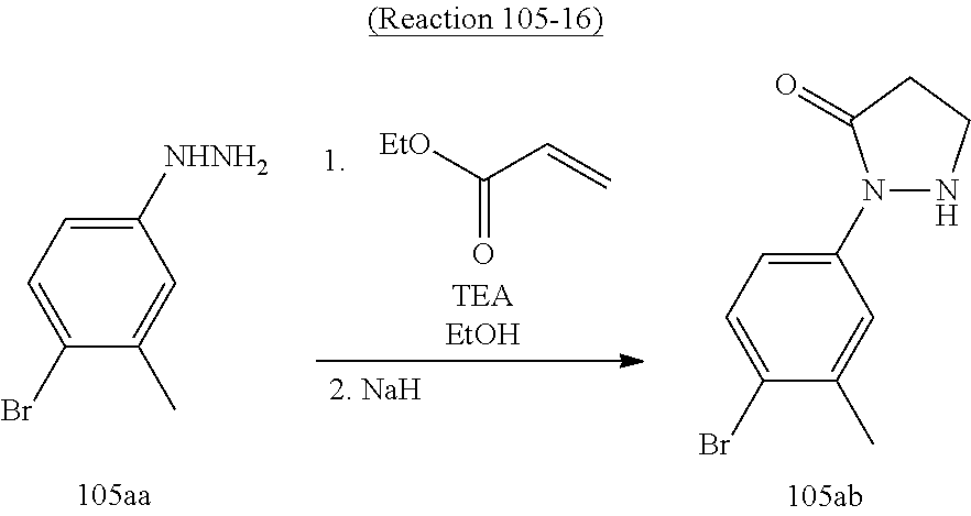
C1=C(Br)C(C)=CC([NHNH2])=C1.C(C=C)([EtO])=O.C1=C(Br)C(C)=CC(N2NCCC2=O)=C1
